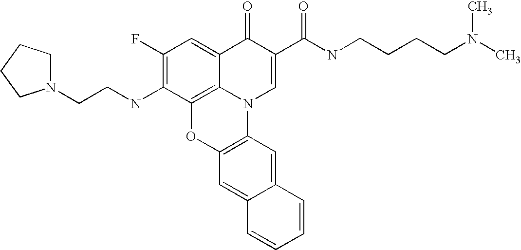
C1(F)=C(NCCN2CCCC2)C2=C3C(=C1)C(=O)C(C(=O)NCCCCN(C)C)=CN3C1=C(O2)C=C2C(=C1)C=CC=C2
